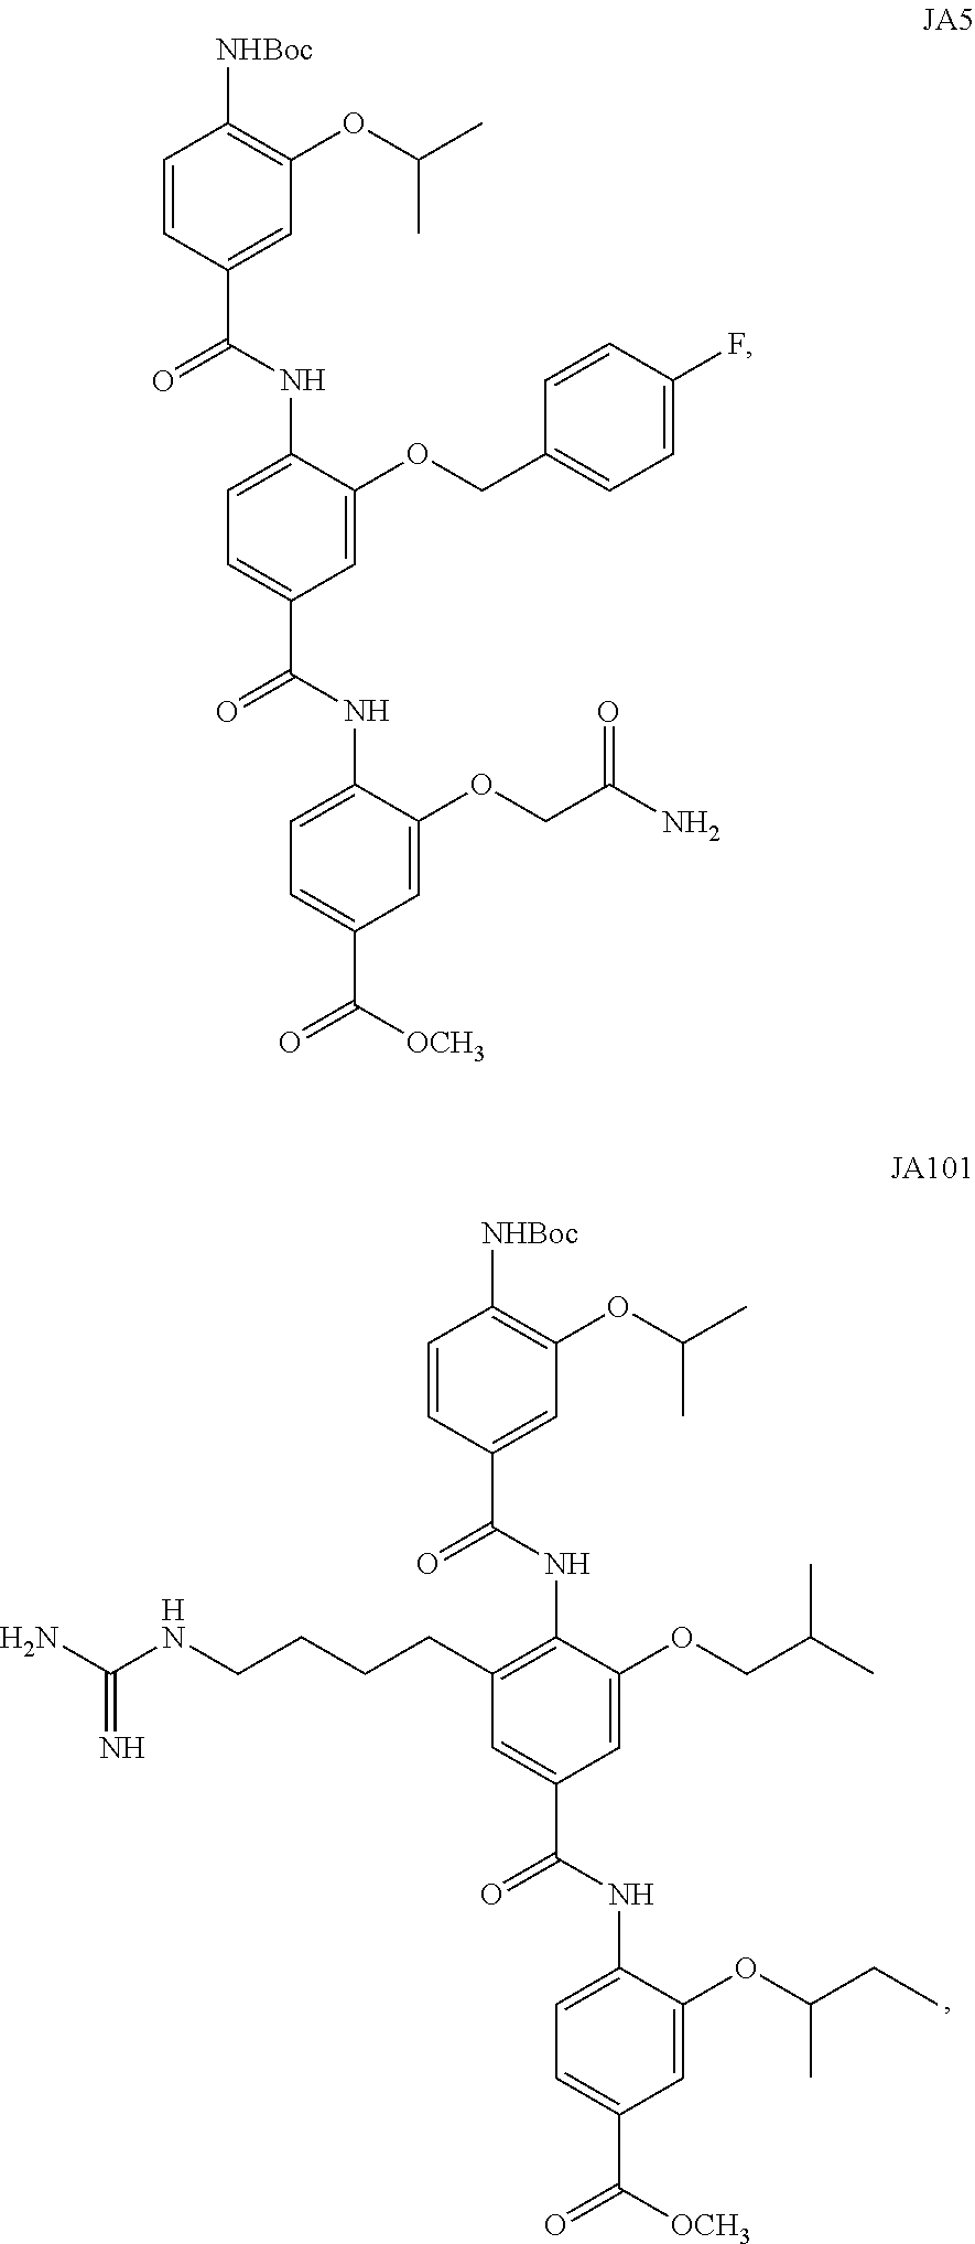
C1=CC(C(NC2=CC=C(C(NC3=CC=C(C([OCH3])=O)C=C3OCC(N)=O)=O)C=C2OCC2=CC=C(F)C=C2)=O)=CC(OC(C)C)=C1[NHBoc].C1=CC(C(NC2=C(CCCCNC(N)=N)C=C(C(NC3=CC=C(C([OCH3])=O)C=C3OC(CC)C)=O)C=C2OCC(C)C)=O)=CC(OC(C)C)=C1[NHBoc]
